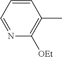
N1=CC=CC(C)=C1[OEt]
